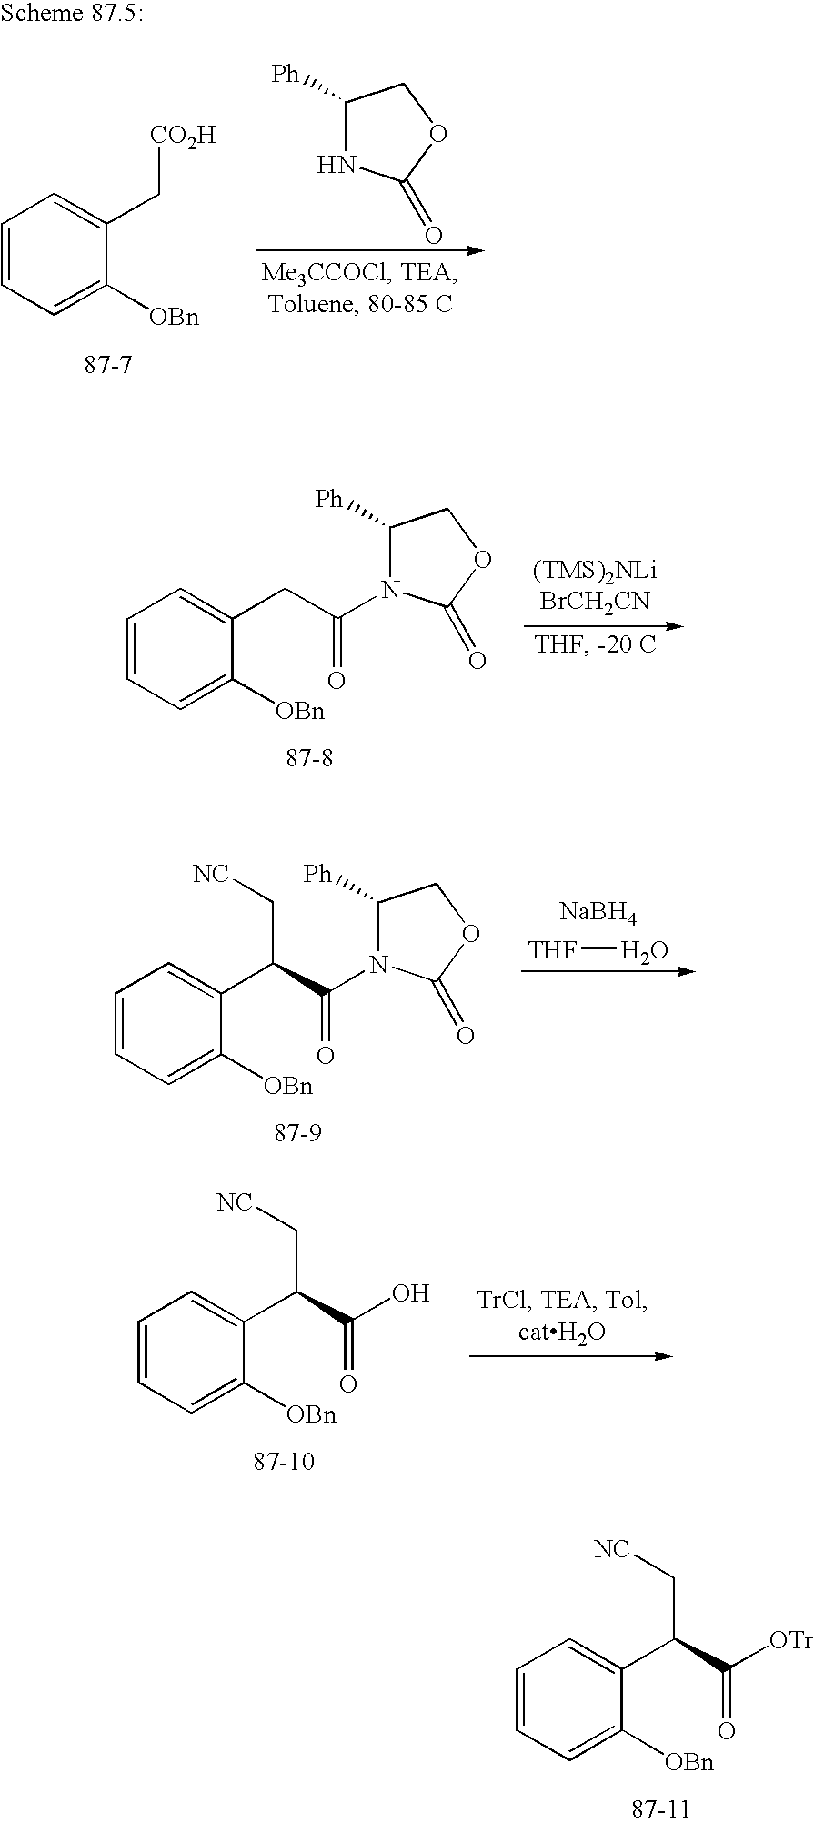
C1=CC=C([OBn])C(CC(N2C([Ph])COC2=O)=O)=C1.C1=CC=C([OBn])C(C(C(N2C([Ph])COC2=O)=O)C[NC])=C1.[NaBH4].[THF]O.C1=CC=C([OBn])C(C(C(O)=O)C[NC])=C1.C1=CC=C([OBn])C(C(C([OTr])=O)C[NC])=C1.C1=CC=C([OBn])C(C[CO2H])=C1.C1([Ph])NC(=O)OC1
